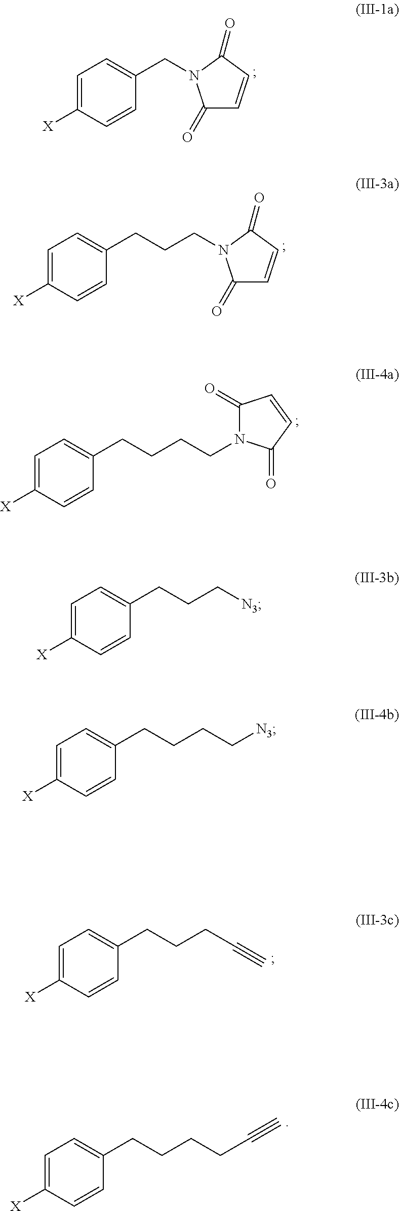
C1=C([X])C=CC(CN2C(=O)C=CC2=O)=C1.C1=C([X])C=CC(CCCN2C(=O)C=CC2=O)=C1.C1=C([X])C=CC(CCCCN2C(=O)C=CC2=O)=C1.C1=C([X])C=CC(CCCC#C)=C1.C1=C([X])C=CC(CCCCC#C)=C1.C1=C([X])C=CC(CCC[N3])=C1.C1=C([X])C=CC(CCCC[N3])=C1
